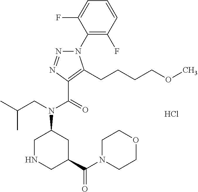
C1(N2N=NC(C(=O)N(CC(C)C)C3CNCC(C(N4CCOCC4)=O)C3)=C2CCCCOC)=C(F)C=CC=C1F.Cl
